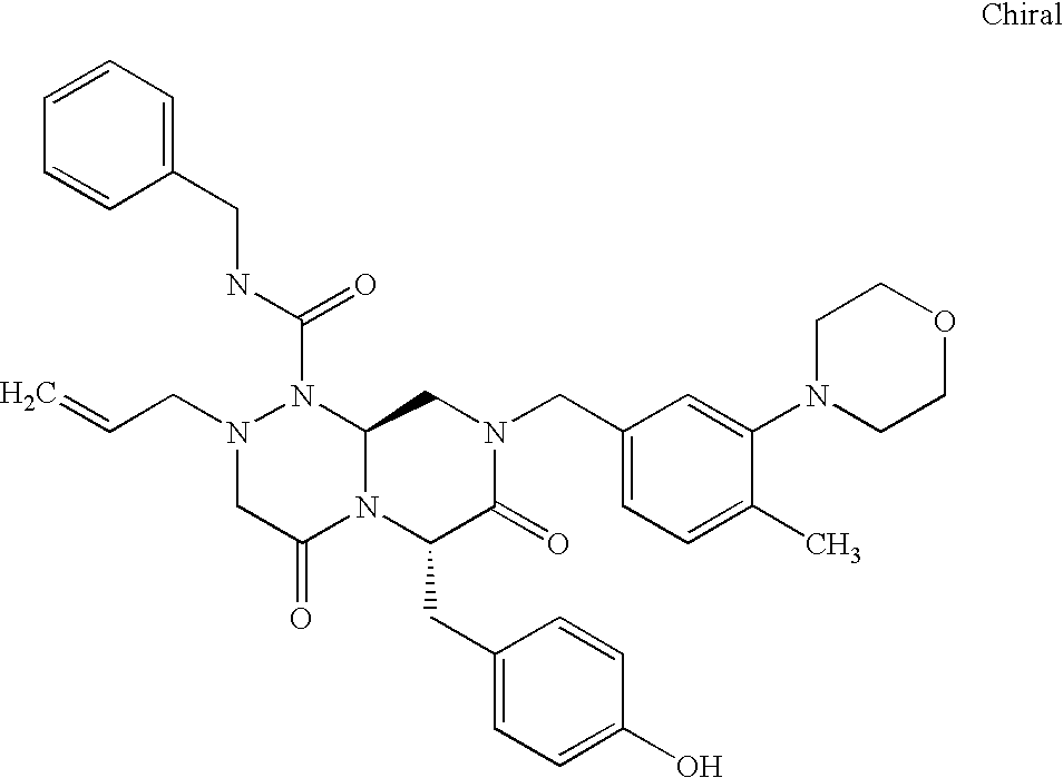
C1=CC=C(CNC(N2N(CC=C)CC(=O)N3C2CN(CC2=CC=C(C)C(N4CCOCC4)=C2)C(=O)C3CC2=CC=C(O)C=C2)=O)C=C1
